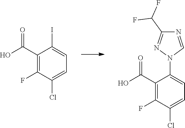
ClC1=CC=C(I)C(C(O)=O)=C1F.C1(N2C=NC(C(F)F)=N2)=CC=C(Cl)C(F)=C1C(O)=O
